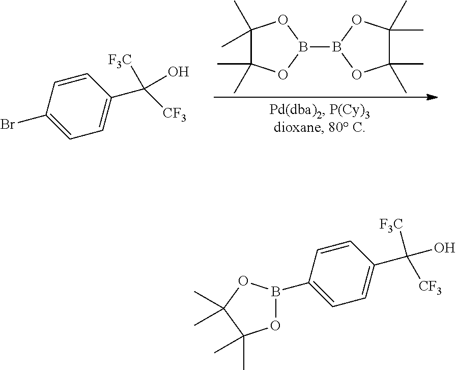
C1=CC(Br)=CC=C1C([F3C])(O)[CF3].B1(B2OC(C)(C)C(C)(C)O2)OC(C)(C)C(C)(C)O1.O1B(C2=CC=C(C(O)([F3C])[CF3])C=C2)OC(C)(C)C1(C)C
